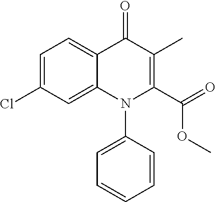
C1=C(Cl)C=C2C(=C1)C(=O)C(C)=C(C(=O)OC)N2C1=CC=CC=C1
